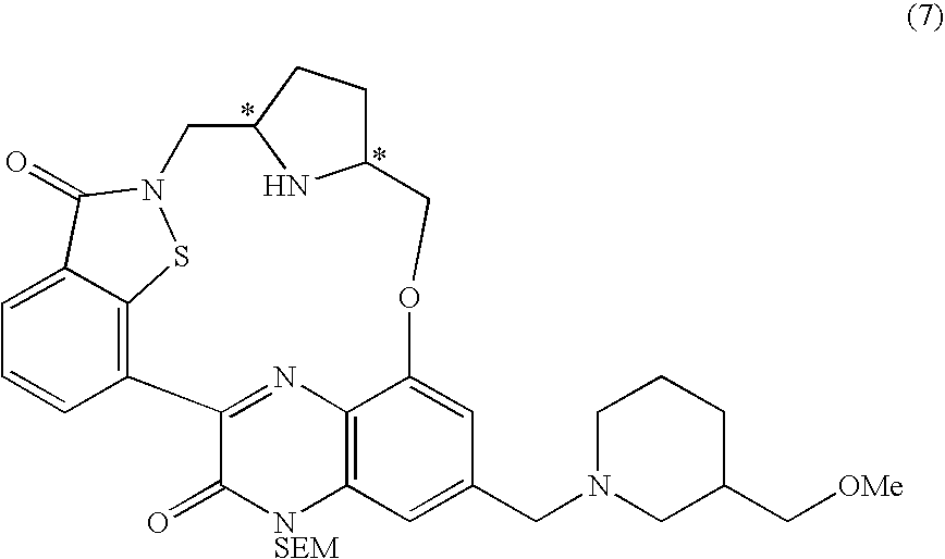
C1=C2C3=C(C=C1)C1=NC4=C([NSEM]C1=O)C=C(CN1CC(C[OMe])CCC1)C=C4OCC1CCC(CN(S3)C2=O)N1
